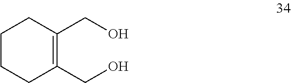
C1CCC(CO)=C(CO)C1
